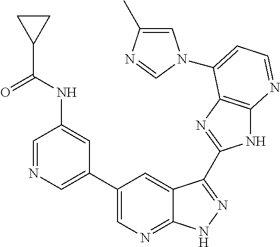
C1=NC=C(C2=CN=C3C(=C2)C(C2=NC4=C(N2)N=CC=C4N2C=C(C)N=C2)=NN3)C=C1NC(C1CC1)=O
